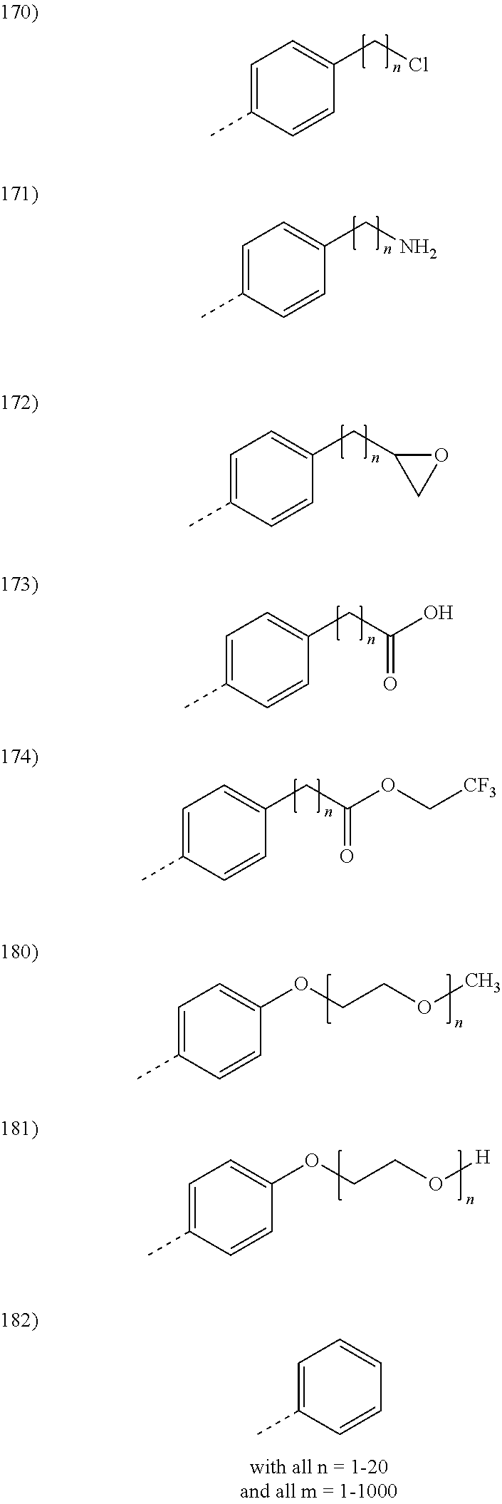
C1(CCl)=CC=C(C)C=C1.C1(CN)=CC=C(C)C=C1.C1(CC2CO2)=CC=C(C)C=C1.C1(CC(=O)O)=CC=C(C)C=C1.C1(CC(=O)OC[CF3])=CC=C(C)C=C1.C1(OCCOC)=CC=C(C)C=C1.C1(OCCO[H])=CC=C(C)C=C1.C1=CC=C(C)C=C1
